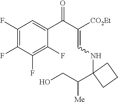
C1(F)=C(F)C(F)=C(F)C(C(C([CO2Et])=CNC2(C(CO)[Me])CCC2)=O)=C1
